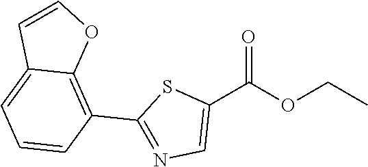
C1(C(OCC)=O)=CN=C(C2=C3C(=CC=C2)C=CO3)S1
